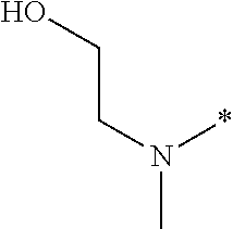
OCCN(*)C
